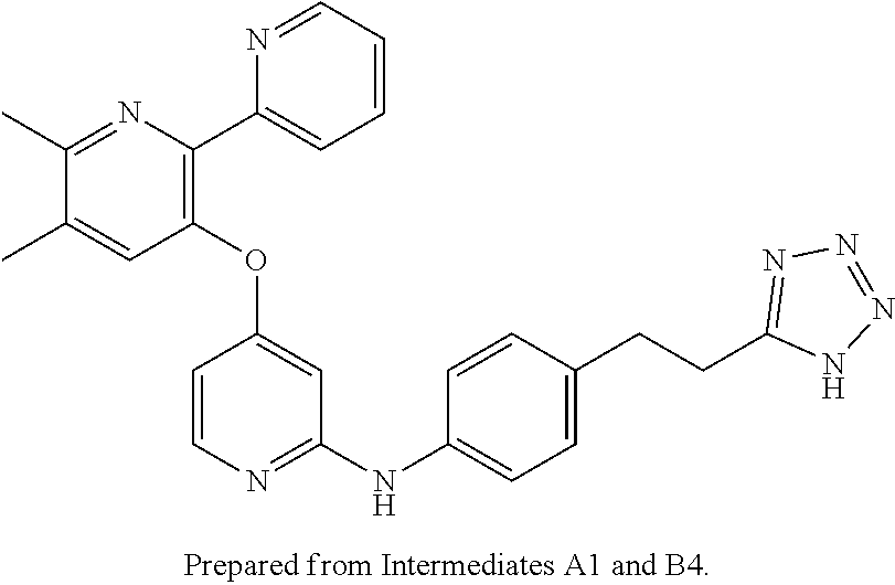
C1(OC2=CC(NC3=CC=C(CCC4=NN=NN4)C=C3)=NC=C2)=C(C2=CC=CC=N2)N=C(C)C(C)=C1
